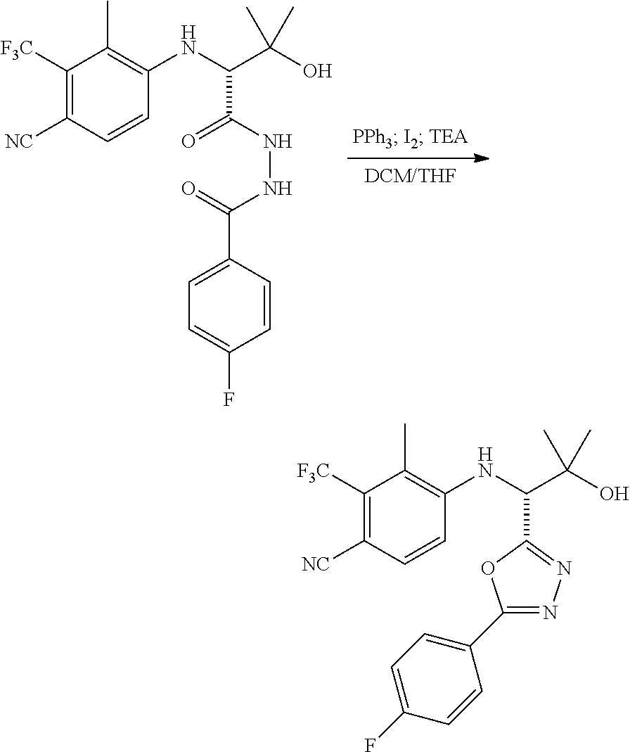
C1([F3C])=C([NC])C=CC(NC(C(O)(C)C)C(NNC(C2=CC=C(F)C=C2)=O)=O)=C1C.C1([F3C])=C([NC])C=CC(NC(C(O)(C)C)C2=NN=C(C3=CC=C(F)C=C3)O2)=C1C
